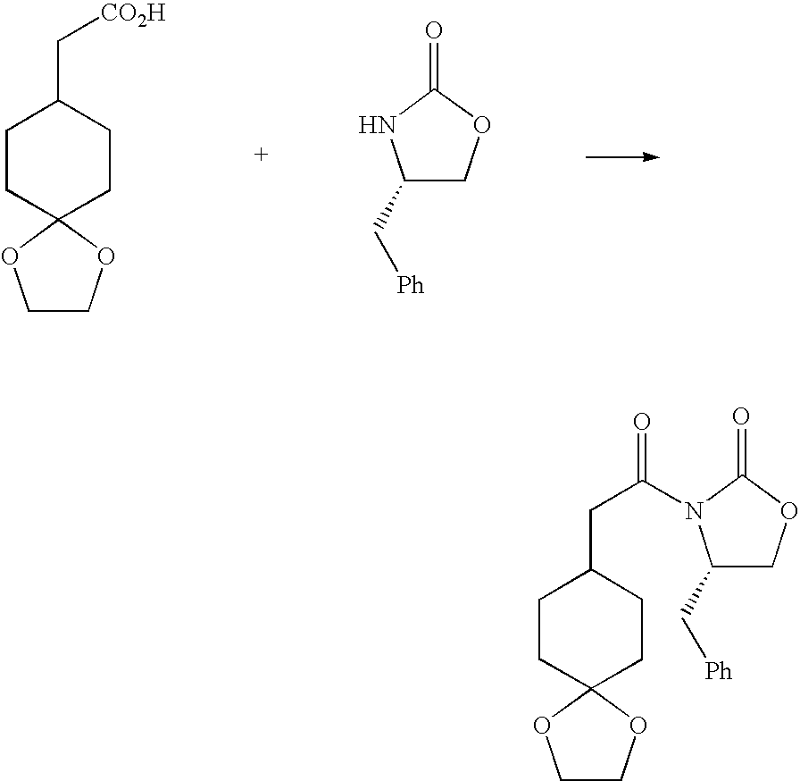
C1COC2(O1)CCC(C[CO2H])CC2.C1(C[Ph])COC(=O)N1.C1COC2(O1)CCC(CC(=O)N1C(C[Ph])COC1=O)CC2
